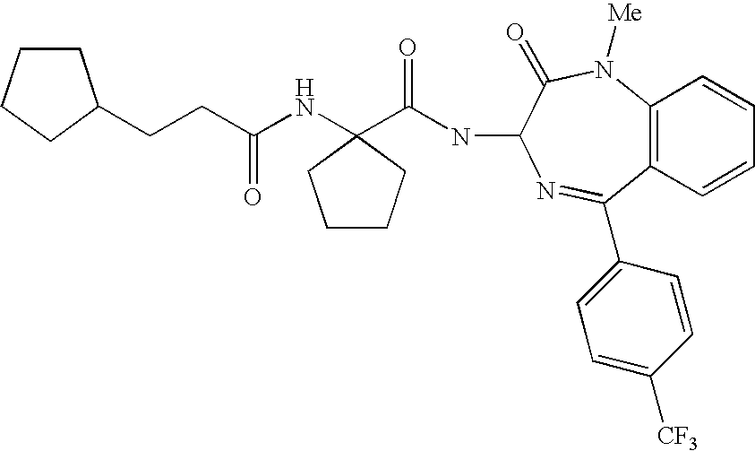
C1CCCC1CCC(NC1(C(NC2C(=O)N([Me])C3=C(C(C4=CC=C([CF3])C=C4)=N2)C=CC=C3)=O)CCCC1)=O
